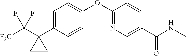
C1=C(C2(C([F3C])(F)F)CC2)C=CC(OC2=NC=C(C(NC)=O)C=C2)=C1
